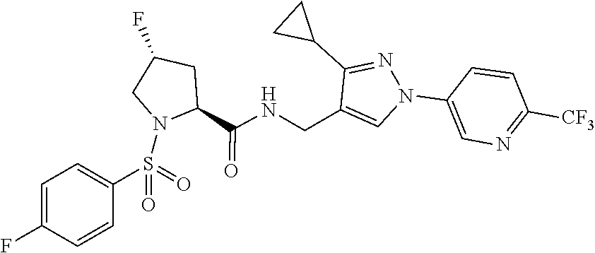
C1=C(F)C=CC(S(=O)(=O)N2C(C(NCC3=CN(C4=CN=C([CF3])C=C4)N=C3C3CC3)=O)CC(F)C2)=C1
